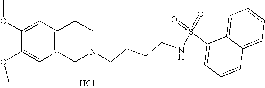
Cl.C1=C(OC)C(OC)=CC2=C1CCN(CCCCNS(=O)(=O)C1=CC=CC3=CC=CC=C13)C2
